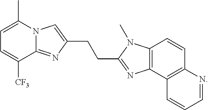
C1=CC2=C(C3=C1N=CC=C3)N=C(CCC1=CN3C(=N1)C([CF3])=CC=C3C)N2C
